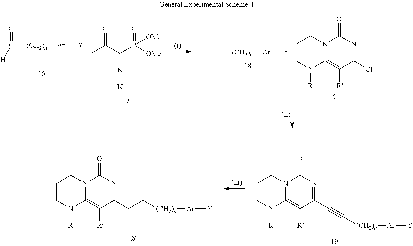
O=C([(CH2)n][Ar][Y])[H].O=C(C(P([OMe])(=O)[OMe])=N=N)C.N12C(=C([R])C(Cl)=NC1=O)N([R])CCC2.C#C[(CH2)n][Ar][Y].N12C(=C([R])C(CC[(CH2)n][Ar][Y])=NC1=O)N([R])CCC2.N12C(=C([R])C(C#C[(CH2)n][Ar][Y])=NC1=O)N([R])CCC2
